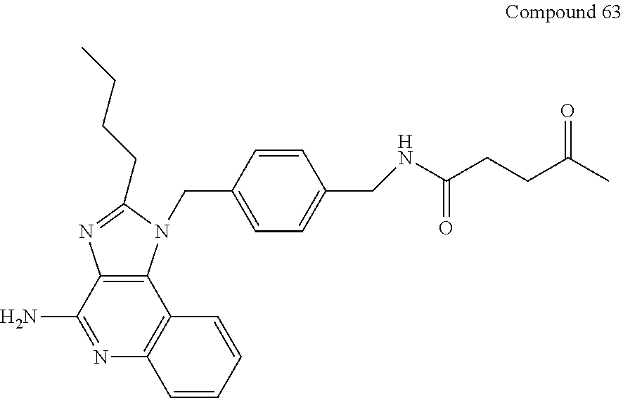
C1(CCCC)=NC2=C(C3=C(N=C2N)C=CC=C3)N1CC1=CC=C(CNC(CCC(C)=O)=O)C=C1
